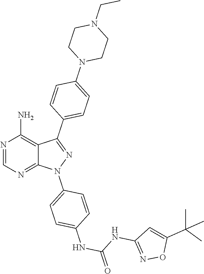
N1=CN=C2C(=C1N)C(C1=CC=C(N3CCN(CC)CC3)C=C1)=NN2C1=CC=C(NC(=O)NC2=NOC(C(C)(C)C)=C2)C=C1
